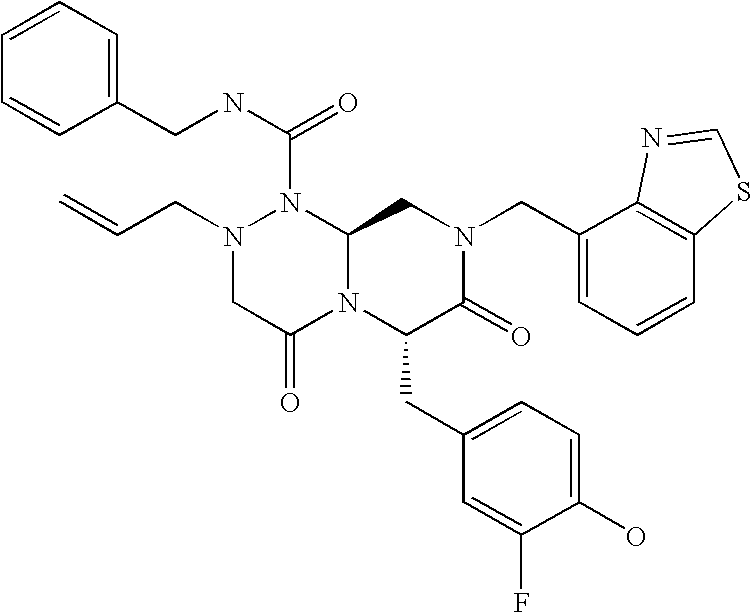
N(C(N1N(CC=C)CC(=O)N2C1CN(CC1=CC=CC3=C1N=CS3)C(=O)C2CC1=CC=C(O)C(F)=C1)=O)CC1=CC=CC=C1
